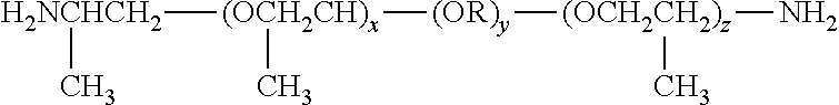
[H2NCHCH2]([(OCH2CH)x]([(OR)y][(OCH2CH2)z](N)C)C)C
